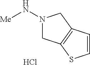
N1(N[Me])CC2=C(C1)C=CS2.Cl
